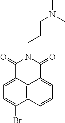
C1=C2C3=C(C(Br)=C1)C=CC=C3C(=O)N(CCCN(C)C)C2=O
